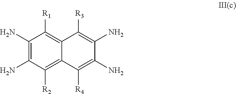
C1(N)=C(N)C([R2])=C2C(=C1[R1])C([R3])=C(N)C(N)=C2[R4]
